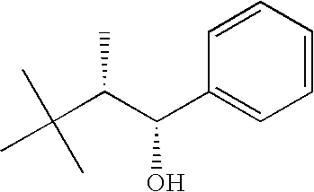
C1=CC=CC(C(C(C(C)(C)C)C)O)=C1
